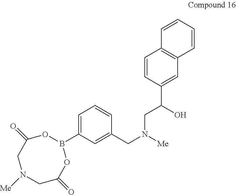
C1=CC(C(O)CN(CC2=CC(B3OC(=O)CN([Me])CC(=O)O3)=CC=C2)[Me])=CC2=C1C=CC=C2
